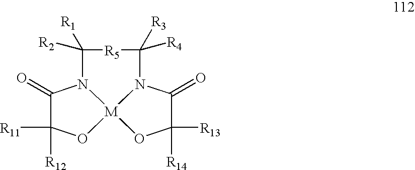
C1([R13])([R14])C(=O)N2[M]3(O1)OC([R12])([R11])C(=O)N3C([R1])([R2])[R5]C2([R3])[R4]
